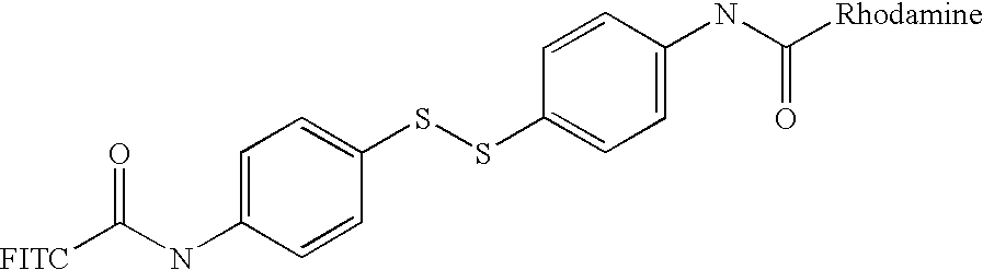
[FITC]C(NC1=CC=C(SSC2=CC=C(NC([Rhodamine])=O)C=C2)C=C1)=O
